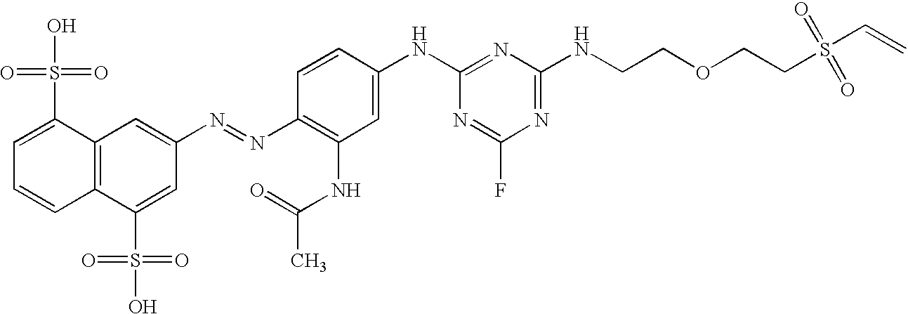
C12=C(C(S(O)(=O)=O)=CC(N=NC3=C(NC(C)=O)C=C(NC4=NC(NCCOCCS(C=C)(=O)=O)=NC(F)=N4)C=C3)=C1)C=CC=C2S(O)(=O)=O
